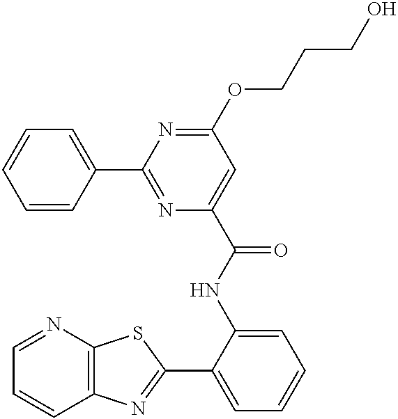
C1=NC2=C(C=C1)N=C(C1=CC=CC=C1NC(=O)C1=CC(OCCCO)=NC(C3=CC=CC=C3)=N1)S2
